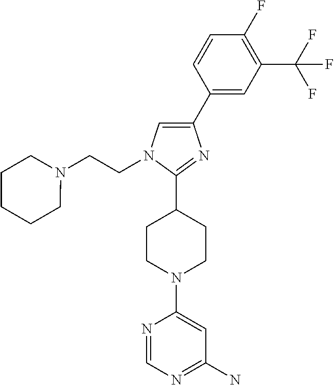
N1(CCN2C=C(C3=CC(C(F)(F)F)=C(F)C=C3)N=C2C2CCN(C3=CC(N)=NC=N3)CC2)CCCCC1
